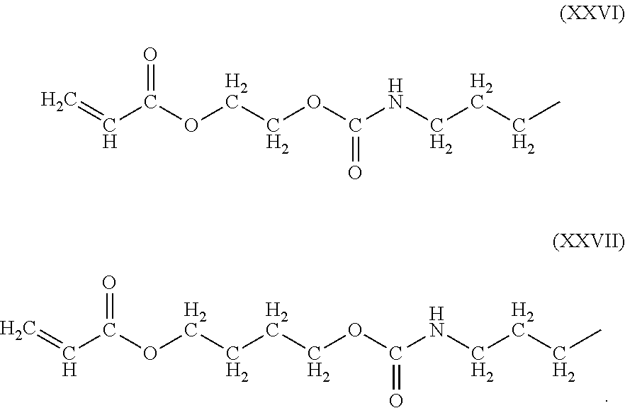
C=CC(OCCCCOC(NCCCC)=O)=O.C=CC(OCCOC(NCCCC)=O)=O
